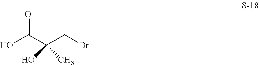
OC(C(CBr)(O)C)=O
